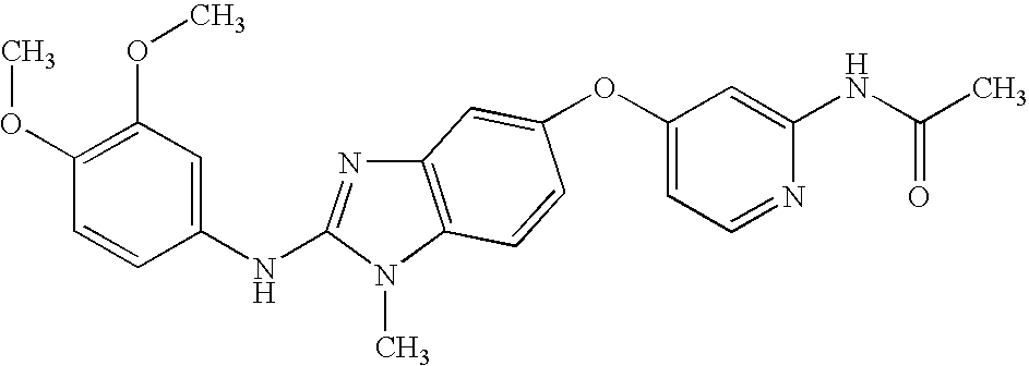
O(C1=CC=NC(NC(C)=O)=C1)C1=CC2=C(N(C)C(NC3=CC(OC)=C(OC)C=C3)=N2)C=C1
